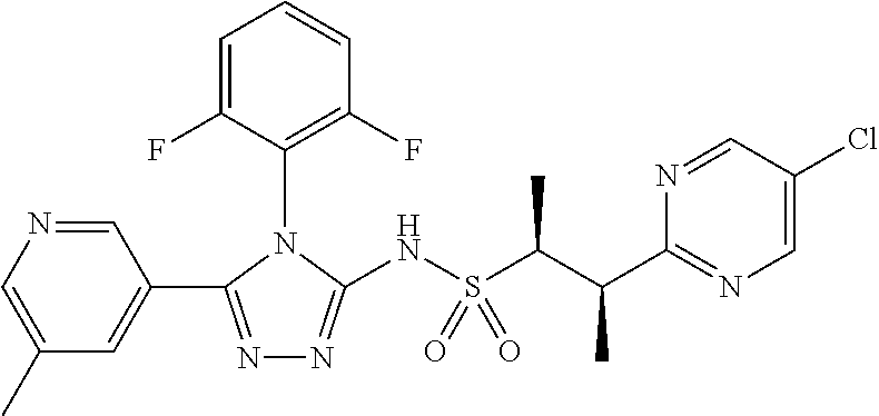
N1=C(C2=CC(C)=CN=C2)N(C2=C(F)C=CC=C2F)C(NS(C(C(C2=NC=C(Cl)C=N2)C)C)(=O)=O)=N1
